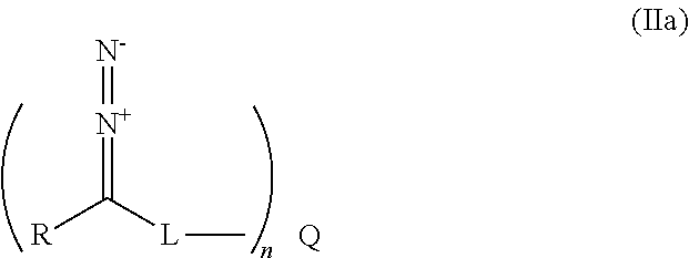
[N+](=C([L]C)[R])=[N-].[Q]
